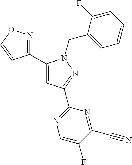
C1(C2=CC(C3=NC=C(F)C(C#N)=N3)=NN2CC2=CC=CC=C2F)=NOC=C1
